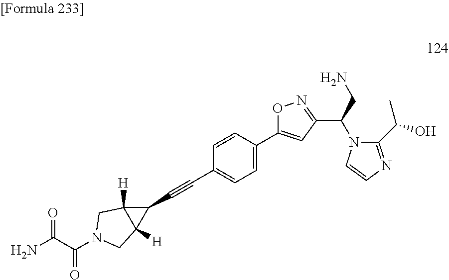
C1=C(C2=CC(C(N3C(C(O)C)=NC=C3)CN)=NO2)C=CC(C#CC2C3([H])C2([H])CN(C(C(N)=O)=O)C3)=C1
